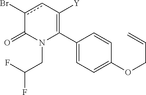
C1(C2=C([Y])cc(Br)C(=O)N2CC(F)F)=CC=C(OCC=C)C=C1
